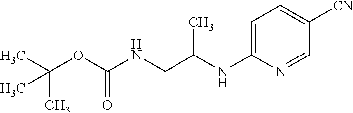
C1=C(NC(CNC(OC(C)(C)C)=O)C)N=CC([CN])=C1
